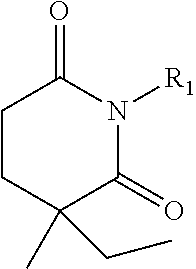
C1CC(CC)(C)C(=O)N([R1])C1=O
